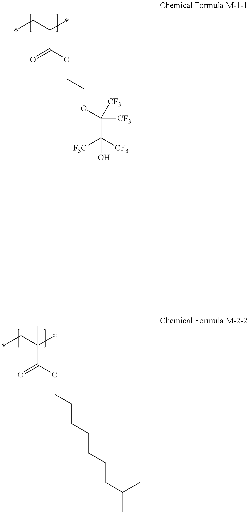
C(C(C)(C(OCCOC([CF3])(C([CF3])([F3C])O)[CF3])=O)C)C.C(C(C)(C(OCCCCCCCC(C)C)=O)C)C
